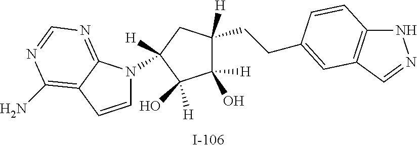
C1([H])(O)C([H])(CCC2=CC3=C(NN=C3)C=C2)CC([H])(N2C=CC3=C(N)N=CN=C23)C1([H])O
